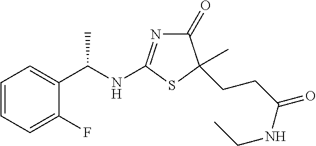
C1=CC=C(F)C(C(NC2=NC(=O)C(CCC(NCC)=O)(C)S2)C)=C1
